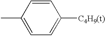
CC1=CC=C([C4H9(t)])C=C1
